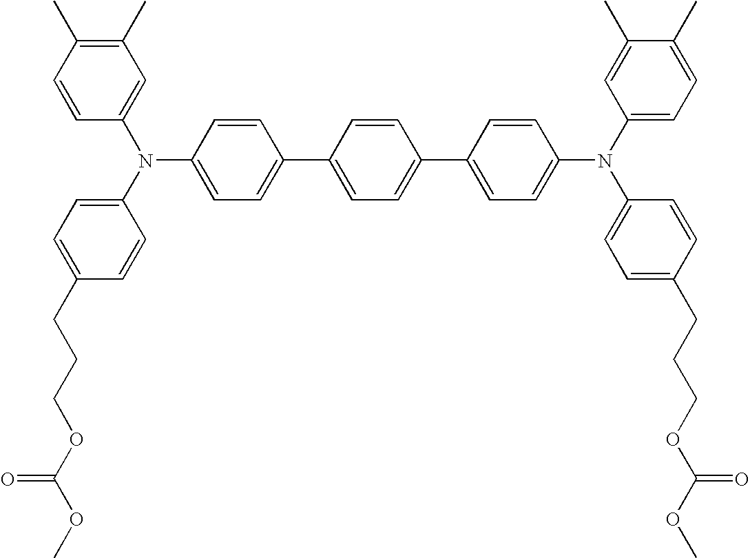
CC1=C(C)C=C(N(C2=CC=C(CCCOC(OC)=O)C=C2)C2=CC=C(C3=CC=C(C4=CC=C(N(C5=CC=C(C)C(C)=C5)C5=CC=C(CCCOC(OC)=O)C=C5)C=C4)C=C3)C=C2)C=C1
